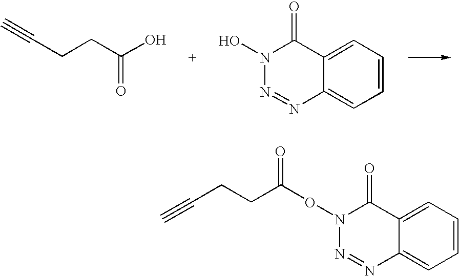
C#CCCC(O)=O.C1=C2C(=CC=C1)N=NN(O)C2=O.C(CCC(ON1N=NC2=CC=CC=C2C1=O)=O)#C
